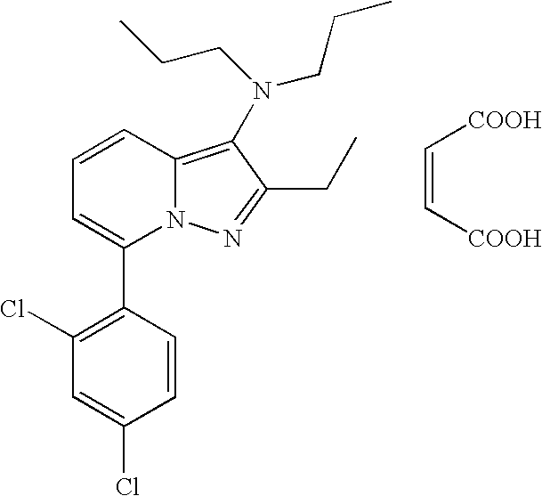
C1(C2=CC=CC3=C(N(CCC)CCC)C(CC)=NN23)=C(Cl)C=C(Cl)C=C1.[COOH]C=C[COOH]
